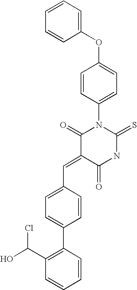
C1=CC=CC(OC2=CC=C(N3C(=O)C(=CC4=CC=C(C5=C(C(O)Cl)C=CC=C5)C=C4)C(=O)NC3=S)C=C2)=C1
